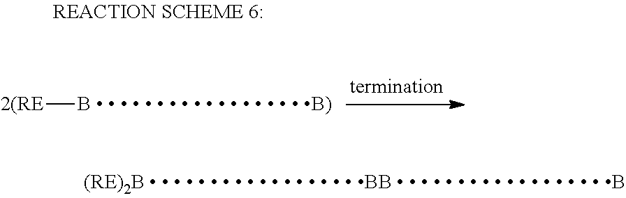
[2(RE][B                  B)]
